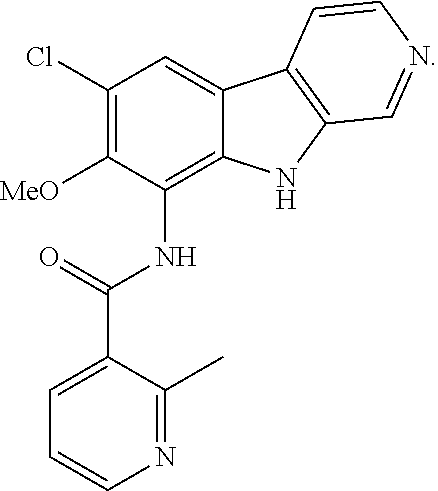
C1(Cl)=C([MeO])C(NC(C2=CC=CN=C2C)=O)=C2C(=C1)C1=C(N2)C=NC=C1
